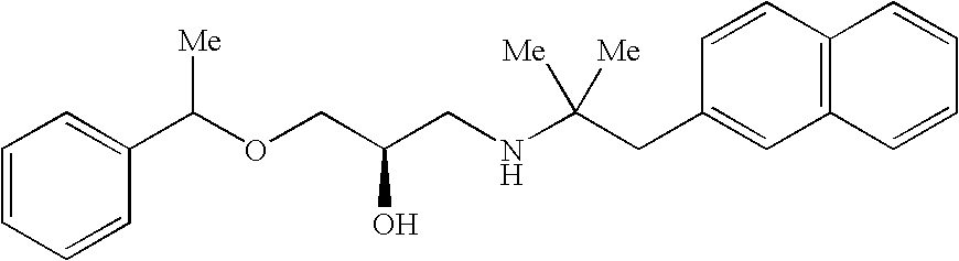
C1=CC=CC(C(OCC(CNC(CC2=CC3=C(C=C2)C=CC=C3)([Me])[Me])O)[Me])=C1
